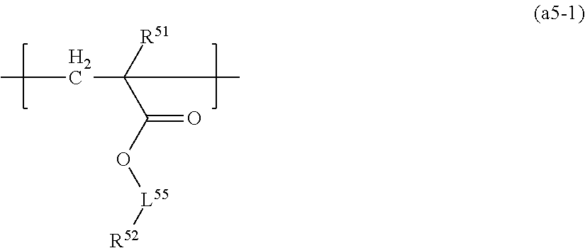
C(CC)(C)(C(O[L55][R52])=O)[R51]
